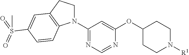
C1(N2CCC3=C2C=CC(S(=O)(=O)C)=C3)=NC=NC(OC2CCN([R1])CC2)=C1
